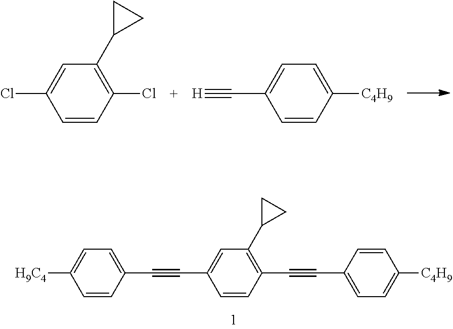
C1=CC(Cl)=C(C2CC2)C=C1Cl.C1=CC([C4H9])=CC=C1C#[H].[H9C4]C1=CC=C(C#CC2=CC(C3CC3)=C(C#CC3=CC=C([C4H9])C=C3)C=C2)C=C1
